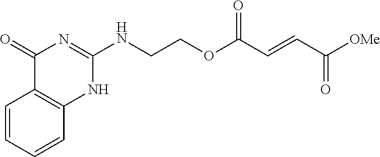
C1(NCCOC(C=CC([OMe])=O)=O)=NC(=O)C2=C(N1)C=CC=C2
